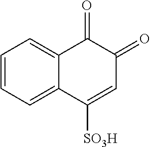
C1=CC=C2C(=C1)C(=O)C(=O)C=C2[SO3H]
